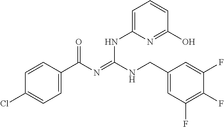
C1=CC(C(N=C(NCC2=CC(F)=C(F)C(F)=C2)NC2=CC=CC(O)=N2)=O)=CC=C1Cl
